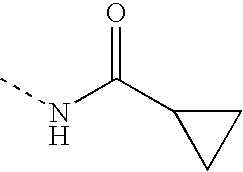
O=C(C1CC1)NC
